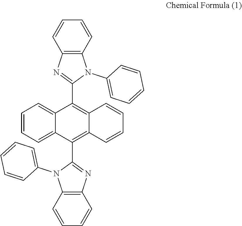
C1=CC=CC2=C1N(C1=CC=CC=C1)C(C1=C3C(=C(C4=NC5=C(N4C4=CC=CC=C4)C=CC=C5)C4=CC=CC=C14)C=CC=C3)=N2
